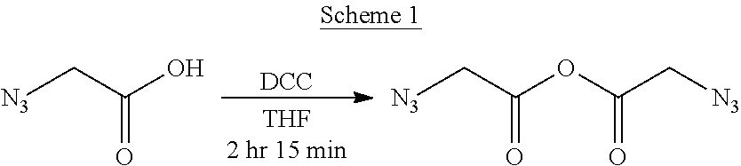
O=C(C[N3])O.O=C(C[N3])OC(C[N3])=O.[DCC]
